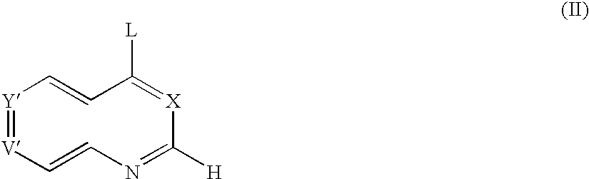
[Y]1=[V]C=CN=C([H])[X]=C([L])C=C1
